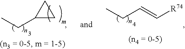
CCC=C[R74].CCC1CC1
